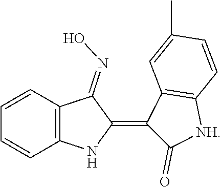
C12=C(C=CC=C1)NC(=C1C(=O)[NH]C3=C1C=C(C)C=C3)C2=NO
